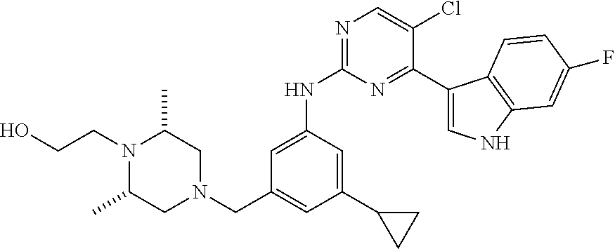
C1=C(NC2=NC=C(Cl)C(C3=CNC4=C3C=CC(F)=C4)=N2)C=C(C2CC2)C=C1CN1CC(C)N(CCO)C(C)C1
